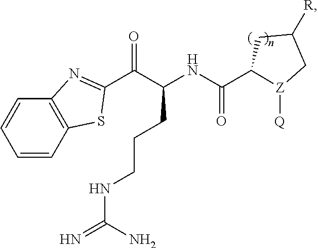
C(=N)(NCCCC(C(C1=NC2=C(S1)C=CC=C2)=O)NC(C1[Z]([Q])CC([R])C1)=O)N
